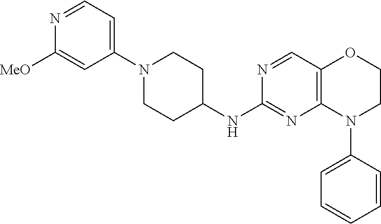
C1=NC([MeO])=CC(N2CCC(NC3=NC4=C(C=N3)OCCN4C3=CC=CC=C3)CC2)=C1
